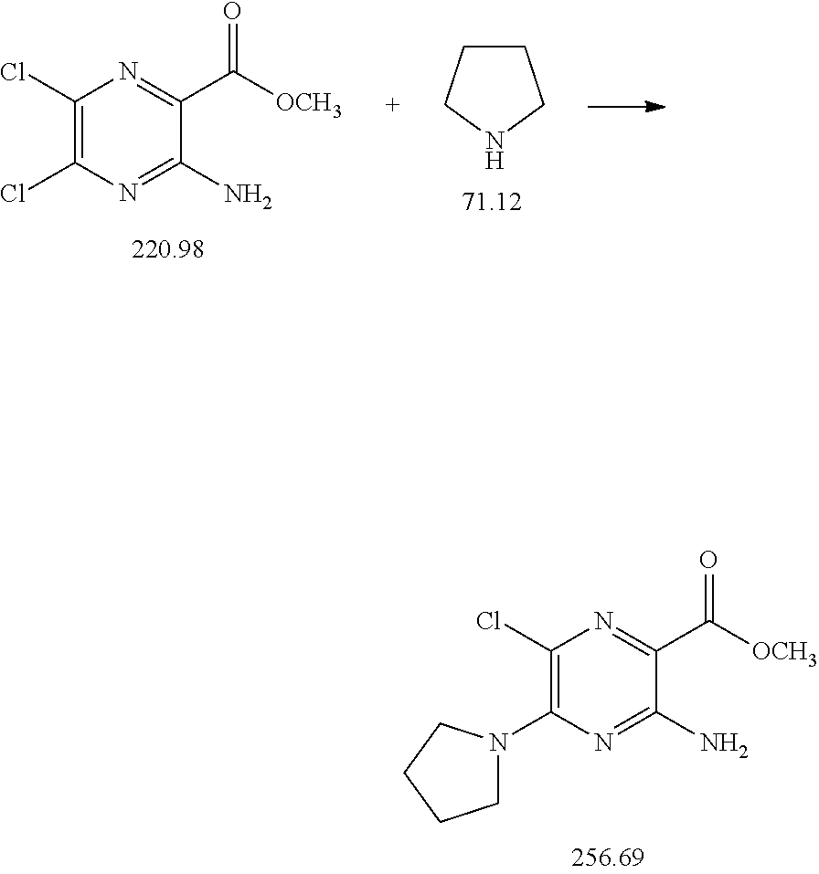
C1(Cl)=C(N2CCCC2)N=C(N)C(C([OCH3])=O)=N1.C1CCNC1.C1(Cl)=C(Cl)N=C(N)C(C([OCH3])=O)=N1
